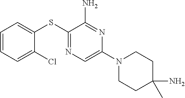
C1=CC=C(Cl)C(SC2=NC=C(N3CCC(N)(C)CC3)N=C2N)=C1
